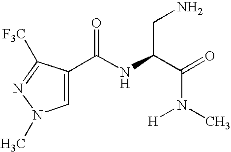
C1=C(C(NC(C(=O)N(C)[H])CN)=O)C([F3C])=NN1C
